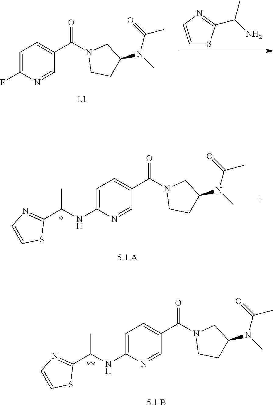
C1=C(NC(C2=NC=CS2)C)N=CC(C(=O)N2CCC(N(C)C(=O)C)C2)=C1.C1=C(NC(C2=NC=CS2)C)N=CC(C(=O)N2CCC(N(C)C(=O)C)C2)=C1.C1=CN=C(C(N)C)S1.C1=C(F)N=CC(C(=O)N2CCC(N(C)C(=O)C)C2)=C1
